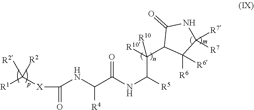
[R1]C([X]C(NC(C(NC([R5])C([R10])(C1C([R6])([R6])C([R7])([R7])NC1=O)[R10])=O)[R4])=O)([R2])[R2]
